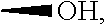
C[OH]
